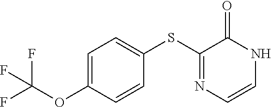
C(OC1=CC=C(SC2=NC=CNC2=O)C=C1)(F)(F)F
